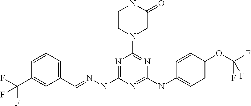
C1(C=NNC2=NC(N3CC(=O)NCC3)=NC(NC3=CC=C(OC(F)(F)F)C=C3)=N2)=CC=CC(C(F)(F)F)=C1
